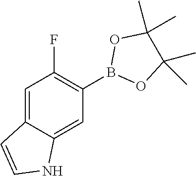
C1(B2OC(C)(C)C(C)(C)O2)=C(F)C=C2C(=C1)NC=C2
